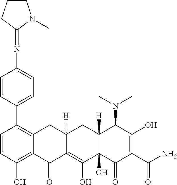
C1=CC(O)=C2C(=C1C1=CC=C(N=C3N(C)CCC3)C=C1)CC1([H])C(=C(O)C3(O)C([H])(C1)C(N(C)C)C(O)=C(C(N)=O)C3=O)C2=O
